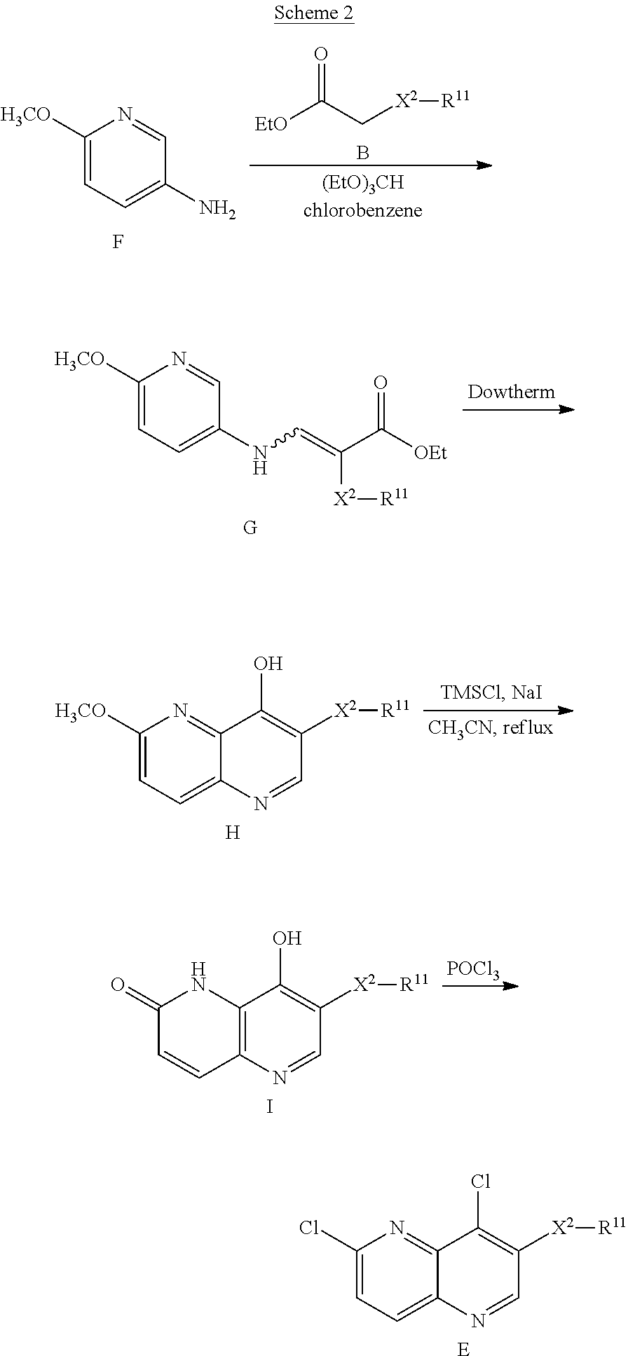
C1(Cl)=CC=C2C(=N1)C(Cl)=C([X2][R11])C=N2.[E].C1([H3CO])=CC=C(N)C=N1.F.[EtO]C(C[X2][R11])=O.B.C1([H3CO])=CC=C(NC=C(C([OEt])=O)[X2][R11])C=N1.[G].C1([H3CO])=CC=C2C(=N1)C(O)=C([X2][R11])C=N2.[H].C1(=O)C=CC2=C(N1)C(O)=C([X2][R11])C=N2.I.[POCl3]
